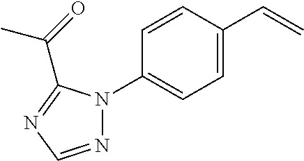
C1=C(C=C)C=CC(N2C(C(=O)C)=NC=N2)=C1
